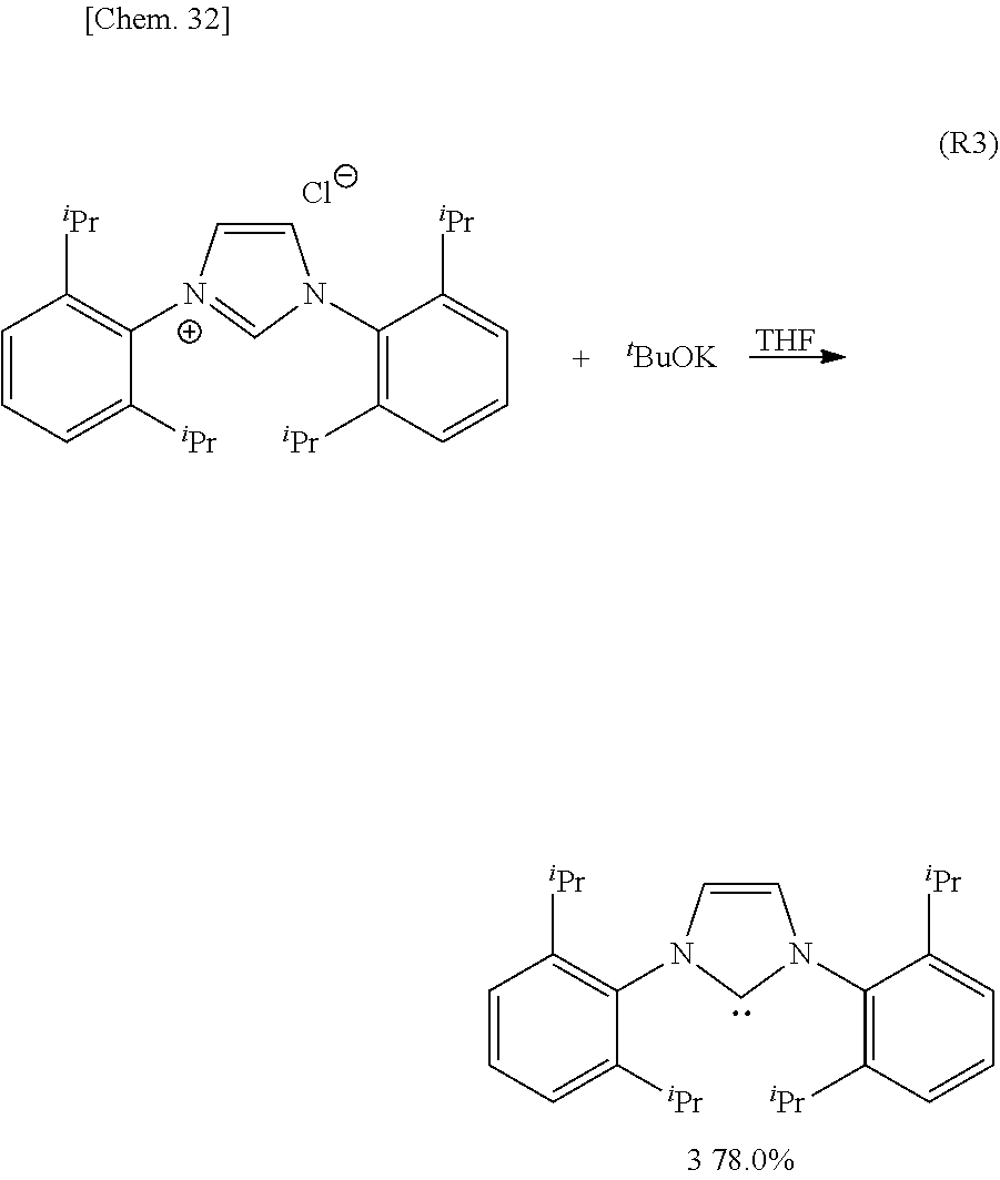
C1=CN(C2=C([iPr])C=CC=C2[iPr])CN1C1=C([iPr])C=CC=C1[iPr].[tBuOK].C1=C[N+](C2=C([iPr])C=CC=C2[iPr])=CN1C1=C([iPr])C=CC=C1[iPr].[Cl-].[THF]
